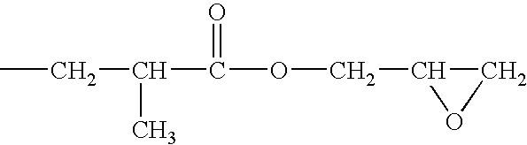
CCC(C(OCC1OC1)=O)C
